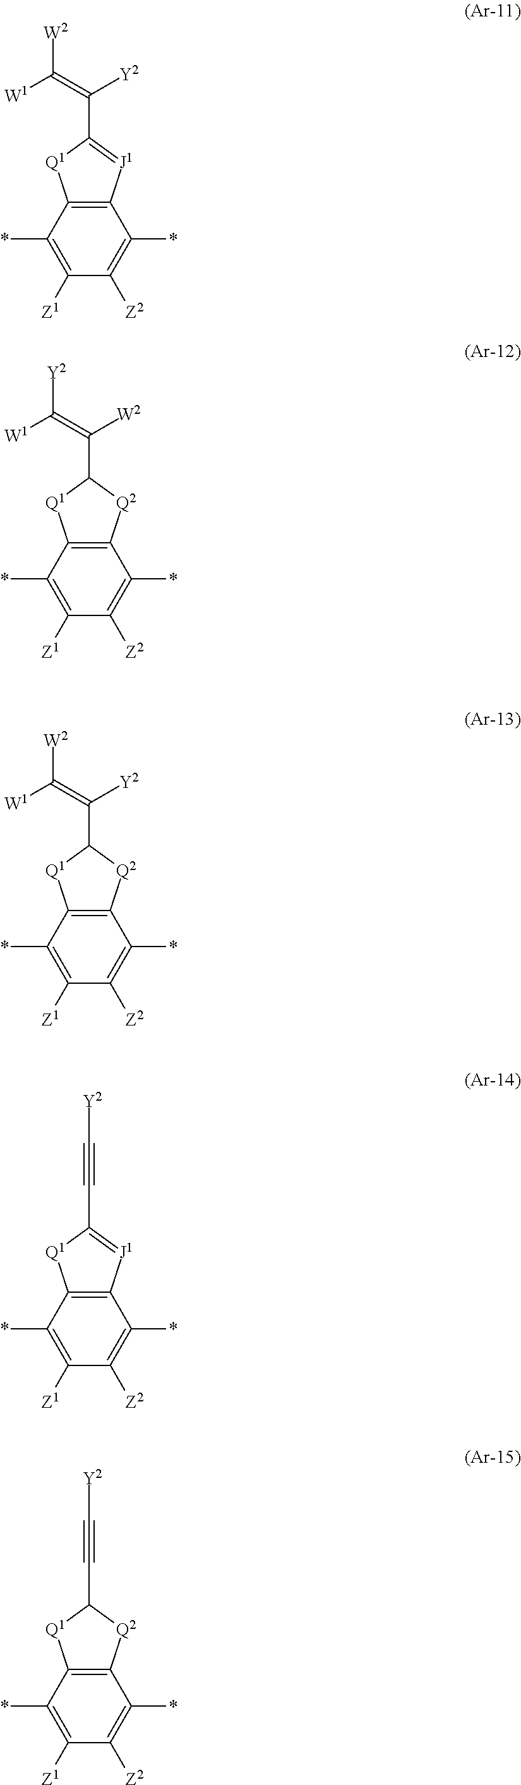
C12=C(C(*)=C([Z2])C([Z1])=C1*)[J1]=C(C#C[Y2])[Q1]2.C12=C(C(*)=C([Z2])C([Z1])=C1*)[J1]=C(C(=C([W1])[W2])[Y2])[Q1]2.C12=C(C(*)=C([Z2])C([Z1])=C1*)[Q2]C(C(=C([W1])[Y2])[W2])[Q1]2.C12=C(C(*)=C([Z2])C([Z1])=C1*)[Q2]C(C(=C([W1])[W2])[Y2])[Q1]2.C12=C(C(*)=C([Z2])C([Z1])=C1*)[Q2]C(C#C[Y2])[Q1]2
